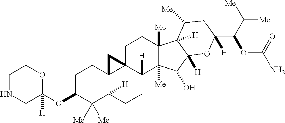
C1NCC(OC2C([Me])([Me])C3([H])C4(CC2)C2(C([H])(CC3)C3([Me])C([Me])(CC2)C2([H])C([H])(C3O)OC(C(C([Me])[Me])OC(N)=O)([H])CC2[Me])C4)([H])OC1
